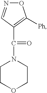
O1N=CC(C(N2CCOCC2)=O)=C1[Ph]
